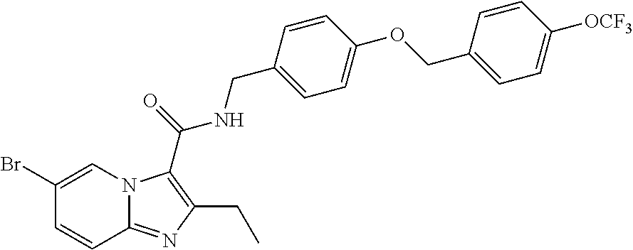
C1(Br)=CN2C(=NC(CC)=C2C(NCC2=CC=C(OCC3=CC=C([OCF3])C=C3)C=C2)=O)C=C1
